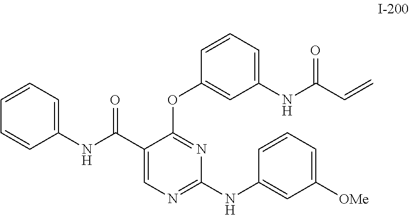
C1(C(NC2=CC=CC=C2)=O)=CN=C(NC2=CC([OMe])=CC=C2)N=C1OC1=CC(NC(=O)C=C)=CC=C1
